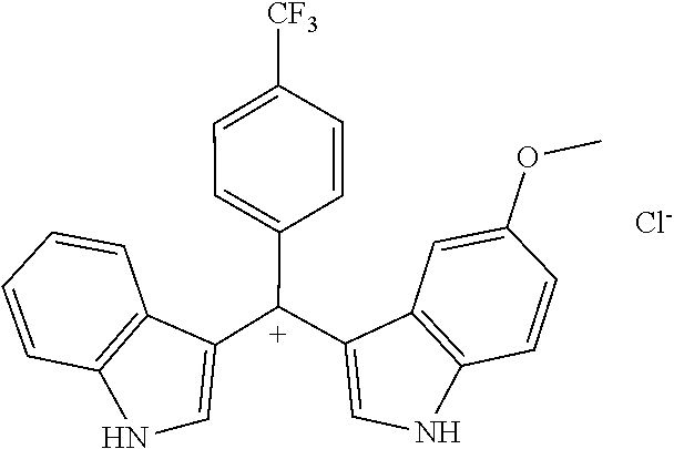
C1=CC2=C(C=C1)C([C+](C1=CC=C([CF3])C=C1)C1=CNC3=C1C=C(OC)C=C3)=CN2.[Cl-]
